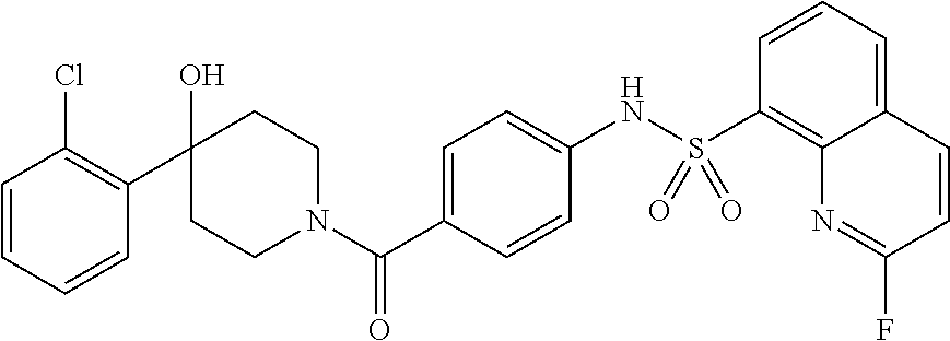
C1=CC=CC(C2(O)CCN(C(C3=CC=C(NS(C4=C5C(=CC=C4)C=CC(F)=N5)(=O)=O)C=C3)=O)CC2)=C1Cl
